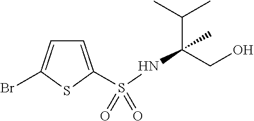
C1=C(S(NC(CO)(C(C)C)C)(=O)=O)SC(Br)=C1
